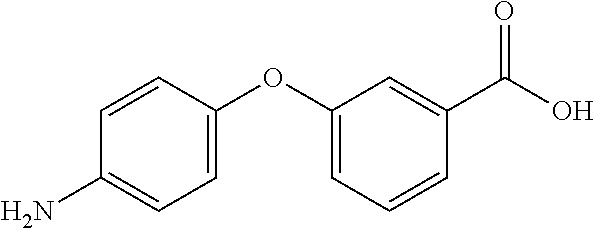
C1=CC(OC2=CC=CC(C(O)=O)=C2)=CC=C1N
